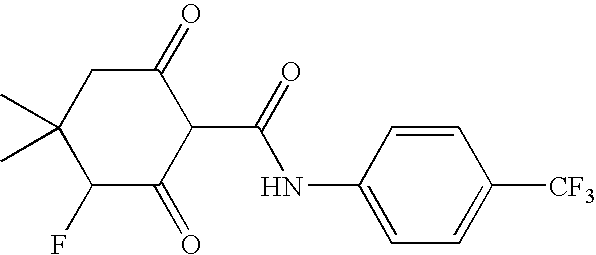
C1(F)C(=O)C(C(=O)NC2=CC=C([CF3])C=C2)C(=O)CC1(C)C
